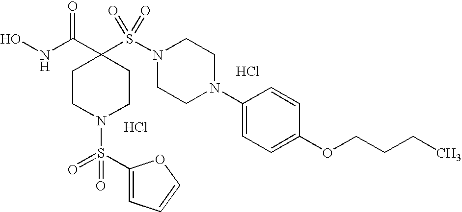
ONC(C1(S(N2CCN(C3=CC=C(OCCCC)C=C3)CC2)(=O)=O)CCN(S(C2=CC=CO2)(=O)=O)CC1)=O.Cl.Cl
